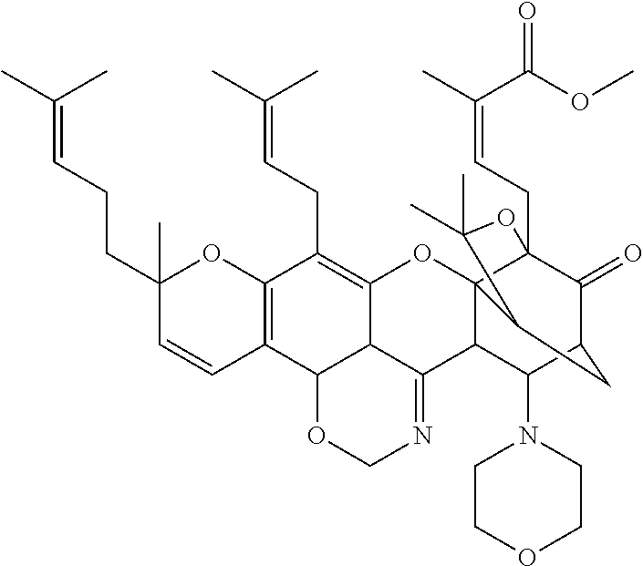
C12=C(C3C4C(=C1CC=C(C)C)OC15C(C4=NCO3)C(N3CCOCC3)C3C(=O)C1(CC=C(C)C(OC)=O)OC(C)(C)C5C3)C=CC(CCC=C(C)C)(C)O2
